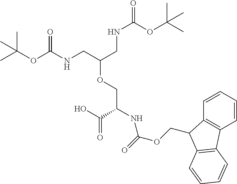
CC(OC(NCC(CNC(=O)OC(C)(C)C)OCC(C(O)=O)NC(OCC1C2=C(C=CC=C2)C2=C1C=CC=C2)=O)=O)(C)C
